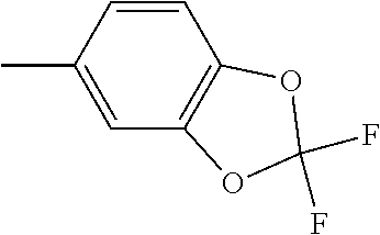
C1=CC(C)=CC2=C1OC(F)(F)O2
